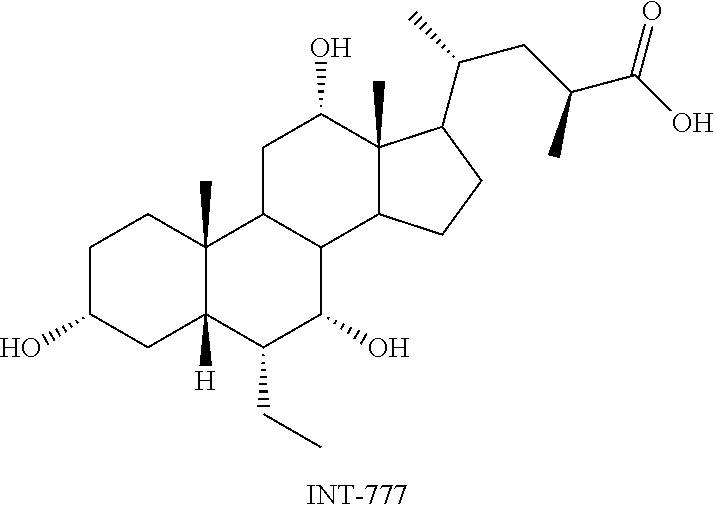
C1C(O)CC2([H])C(C)(C1)C1C(C(O)C2CC)C2C(C)(C(O)C1)C(C(C)CC(C(O)=O)C)CC2
